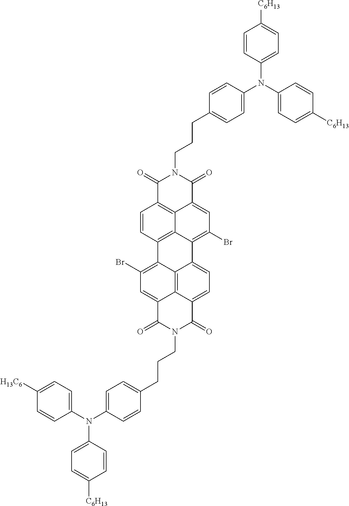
C1=CC2=C3C4=C1C(=O)N(CCCC1=CC=C(N(C5=CC=C([C6H13])C=C5)C5=CC=C([C6H13])C=C5)C=C1)C(=O)C4=CC(Br)=C3C1=CC=C3C4=C1C2=C(Br)C=C4C(=O)N(CCCC1=CC=C(N(C2=CC=C([C6H13])C=C2)C2=CC=C([H13C6])C=C2)C=C1)C3=O
